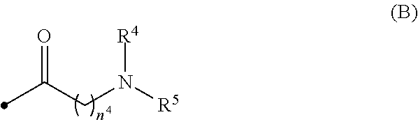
C(CN([R5])[R4])(C)=O
